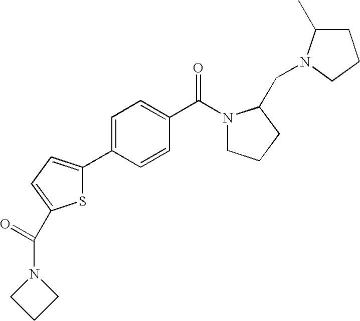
C1C(C)N(CC2N(C(C3=CC=C(C4=CC=C(C(=O)N5CCC5)S4)C=C3)=O)CCC2)CC1
